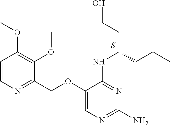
C1(OCC2=NC=CC(OC)=C2OC)=CN=C(N)N=C1NC(CCO)CCC.S
